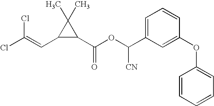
C1=C(C(OC(=O)C2C(C)(C)C2C=C(Cl)Cl)[CN])C=C(OC2=CC=CC=C2)C=C1
